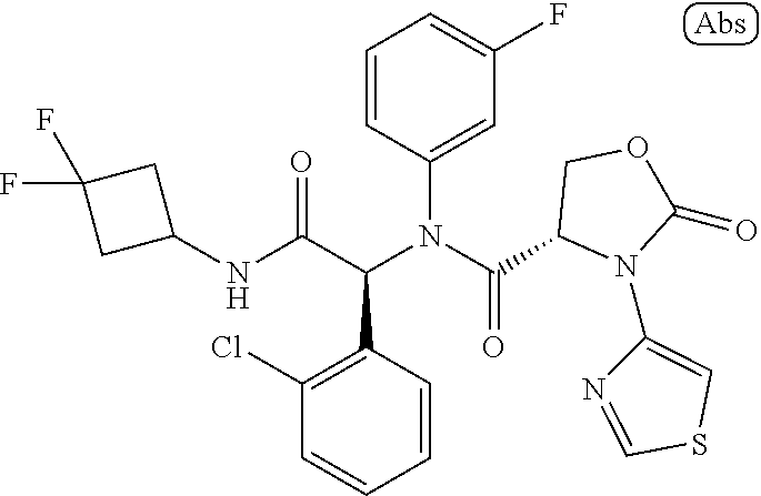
C1=CC(N(C(=O)C2N(C3=CSC=N3)C(=O)OC2)C(C(NC2CC(F)(F)C2)=O)C2=C(Cl)C=CC=C2)=CC(F)=C1
